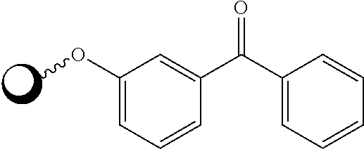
O(C)C1=CC=CC(C(C2=CC=CC=C2)=O)=C1
